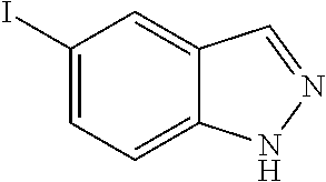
C1(I)=CC=C2C(=C1)C=NN2
